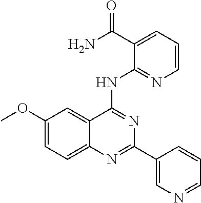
C1(OC)=CC=C2C(=C1)C(NC1=NC=CC=C1C(N)=O)=NC(C1=CN=CC=C1)=N2
